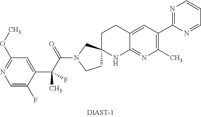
C1=C(F)C(C(C(N2CCC3(C2)CCC2=CC(C4=NC=CC=N4)=C(C)N=C2N3)=O)(F)C)=CC(OC)=N1
